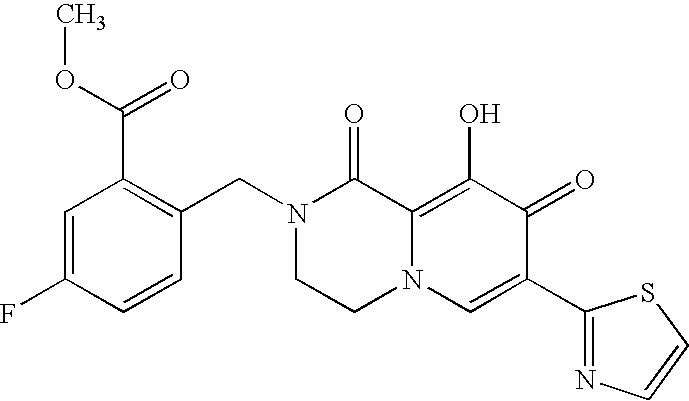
C1=C(F)C=CC(CN2CCN3C(=C(O)C(=O)C(C4=NC=CS4)=C3)C2=O)=C1C(=O)OC
